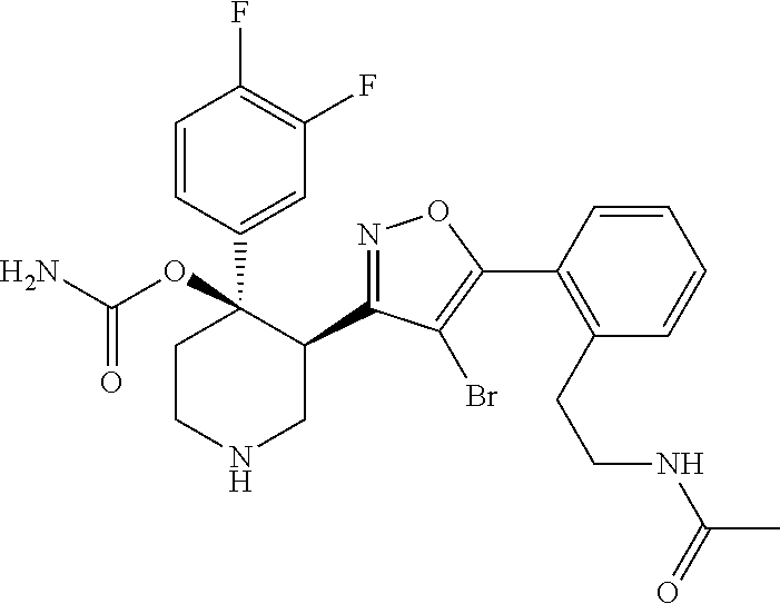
C1=CC(C2(OC(N)=O)CCNCC2C2=NOC(C3=C(CCNC(C)=O)C=CC=C3)=C2Br)=CC(F)=C1F
